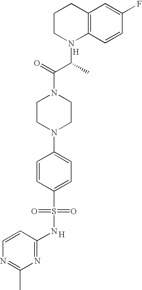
C12=C(C=CC(F)=C1)N(C(C)C(=O)N1CCN(C3=CC=C(S(=O)(=O)NC4=NC(C)=NC=C4)C=C3)CC1)CCC2.[H].[H]
